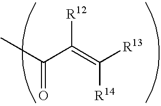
C(C(=C([R13])[R14])[R12])(=O)C
